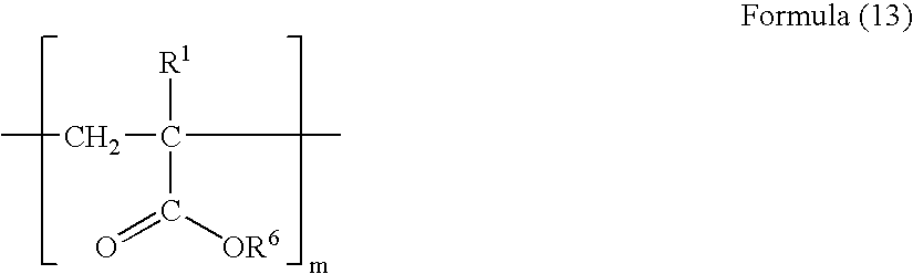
CCC(C)([R1])C([OR6])=O
